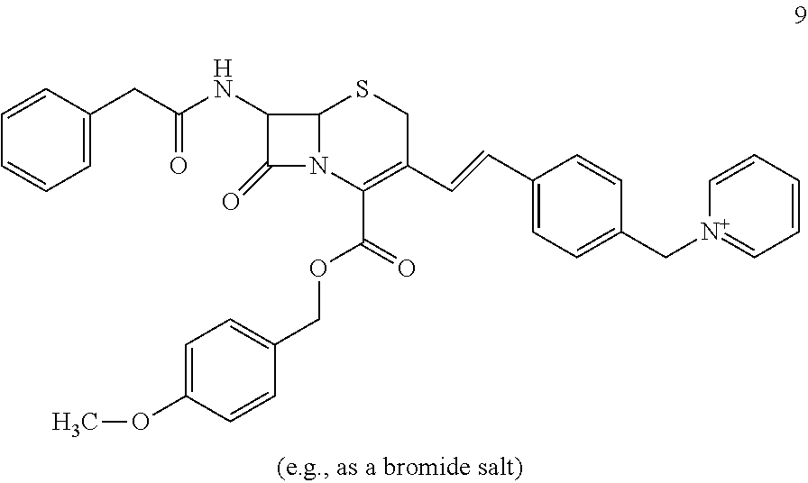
C1=CC=CC=C1CC(NC1C2SCC(C=CC3=CC=C(C[N+]4=CC=CC=C4)C=C3)=C(C(=O)OCC3=CC=C(OC)C=C3)N2C1=O)=O
